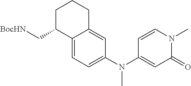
[BocHN]CC1C2=CC=C(N(C3=CC(=O)N(C)C=C3)C)C=C2CCC1
